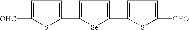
C1=C([OHC])SC(C2=CC=C(C3=CC=C([CHO])S3)[Se]2)=C1
